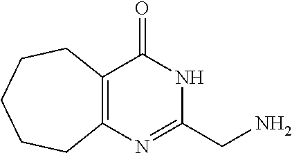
NCC1=NC2=C(C(=O)N1)CCCCC2
